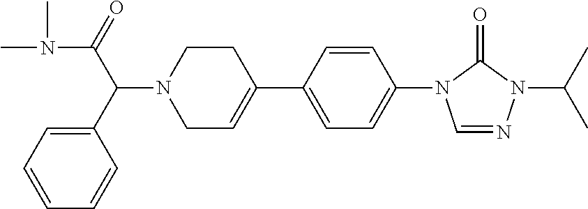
N(C(C(N1CC=C(C2=CC=C(N3C=NN(C(C)C)C3=O)C=C2)CC1)C1=CC=CC=C1)=O)(C)C
